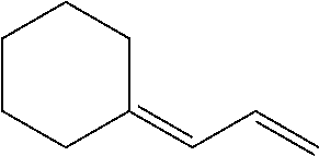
C1(=CC=C)CCCCC1
